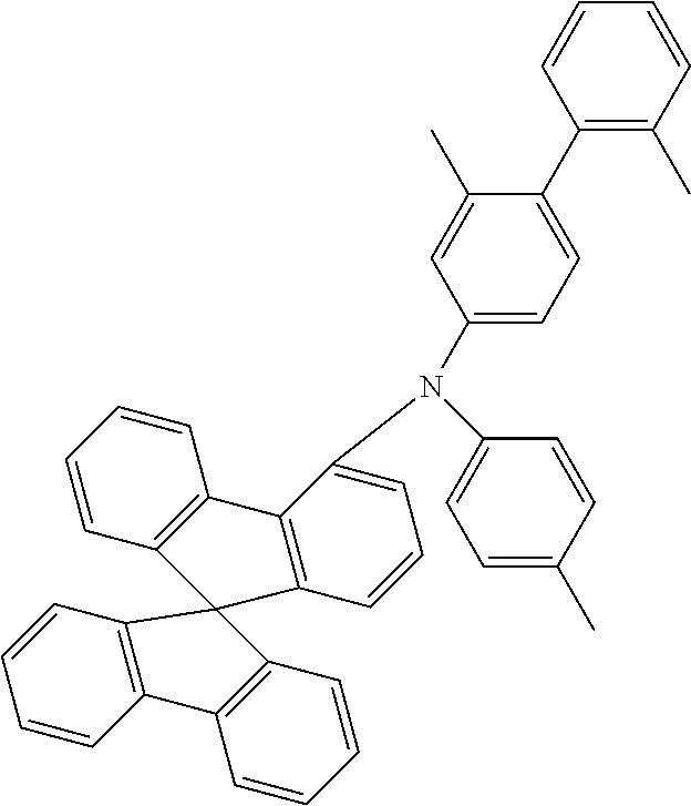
C1(N(C2=CC=CC3=C2C2=C(C=CC=C2)C32C3=C(C=CC=C3)C3=C2C=CC=C3)C2=CC=C(C3=C(C)C=CC=C3)C(C)=C2)=CC=C(C)C=C1
